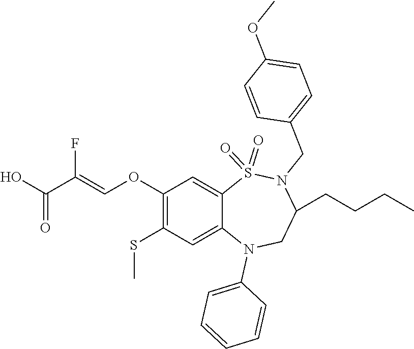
COC1=CC=C(CN2C(CCCC)CN(C3=CC=CC=C3)C3=CC(SC)=C(OC=C(F)C(O)=O)C=C3S2(=O)=O)C=C1
